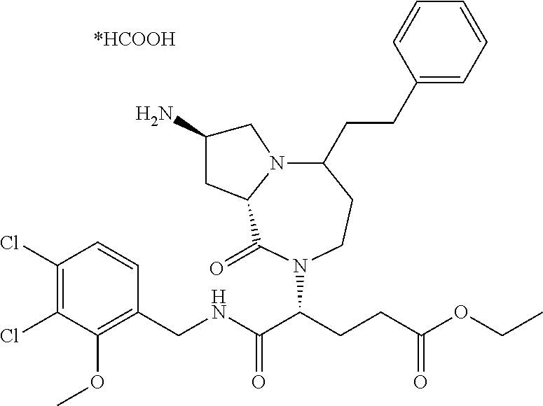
N12C(CCC3=CC=CC=C3)CCN(C(C(NCC3=C(OC)C(Cl)=C(Cl)C=C3)=O)CCC(OCC)=O)C(=O)C1CC(N)C2
